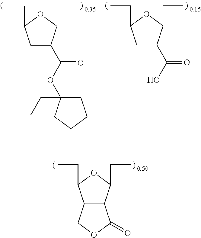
C1C(CC)OC(CC)C1C(=O)O.C1C(CC)OC(CC)C1C(OC1(CC)CCCC1)=O.C12C(C(CC)OC1CC)COC2=O
